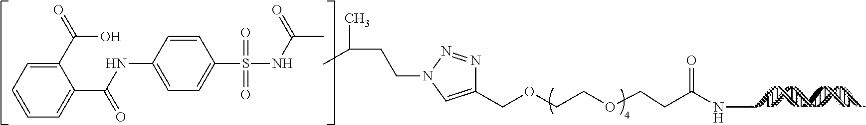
C1(COCCOCCC(NC)=O)=CN(CCC(C)C)N=N1.C1=CC(NC(C2=CC=CC=C2C(=O)O)=O)=CC=C1S(NC(=O)C)(=O)=O
